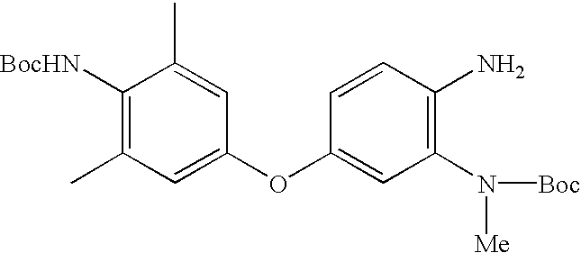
[BocHN]C1=C(C)C=C(OC2=CC(N([Me])[Boc])=C(N)C=C2)C=C1C
